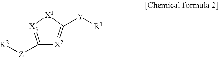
C1([Z][R2])=[X3][X1]C([Y][R1])=[X2]1
